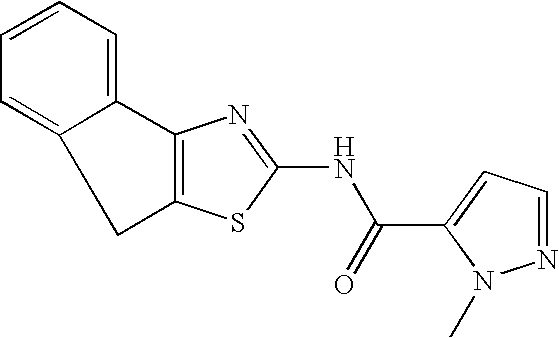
C1C2=CC=CC=C2C2=C1SC(NC(=O)C1=CC=NN1C)=N2
